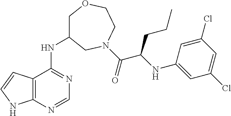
C1C(NC2=NC=NC3=C2C=CN3)CN(C(=O)C(NC2=CC(Cl)=CC(Cl)=C2)CCC)CCO1
